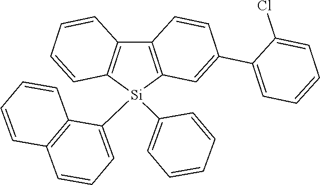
C12=C([Si](C3=CC=CC=C3)(C3=CC=CC4=C3C=CC=C4)C3=C1C=CC=C3)C=C(C1=CC=CC=C1Cl)C=C2
